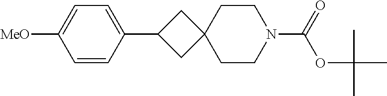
C1(C2CC3(C2)CCN(C(=O)OC(C)(C)C)CC3)=CC=C([MeO])C=C1
